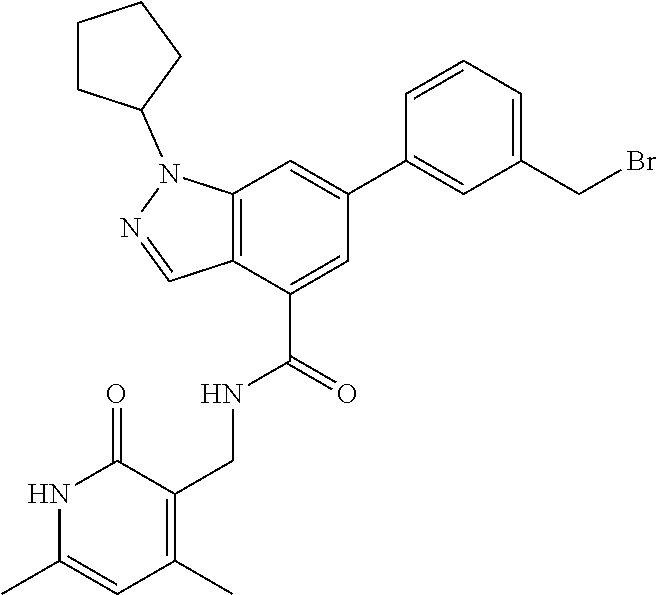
N1C(C)=CC(C)=C(CNC(C2=CC(C3=CC(CBr)=CC=C3)=CC3=C2C=NN3C2CCCC2)=O)C1=O
